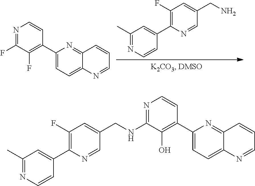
N1=C(F)C(F)=C(C2=CC=C3C(=N2)C=CC=N3)C=C1.C1(C)=NC=CC(C2=C(F)C=C(CN)C=N2)=C1.N1=C(NCC2=CC(F)=C(C3=CC(C)=NC=C3)N=C2)C(O)=C(C2=CC=C3C(=N2)C=CC=N3)C=C1
